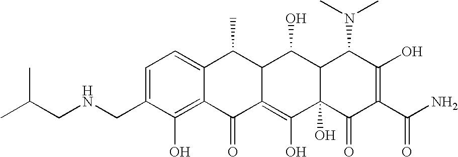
C1(CNCC(C)C)=CC=C2C(=C1O)C(=O)C1=C(O)C3(O)C(C(O)C1C2C)C(N(C)C)C(O)=C(C(N)=O)C3=O
